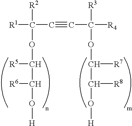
C(C#CC([R4])([R3])OC(C(O[H])[R8])[R7])(OC(C(O[H])[R6])[R5])([R1])[R2]
